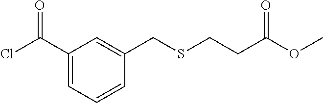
C1(C(Cl)=O)=CC=CC(CSCCC(OC)=O)=C1
